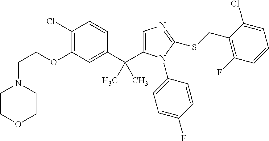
C1(C(C)(C)C2=CN=C(SCC3=C(F)C=CC=C3Cl)N2C2=CC=C(F)C=C2)=CC(OCCN2CCOCC2)=C(Cl)C=C1
